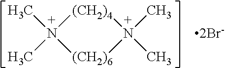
[(CH2)4]1N(C)(C)[(CH2)6]N1(C)C
